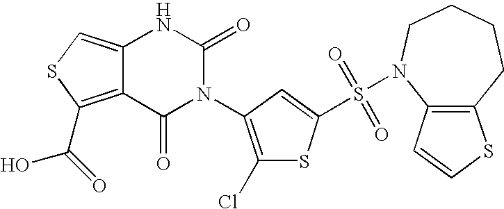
C12=CSC(C(=O)O)=C1C(=O)N(C1=C(Cl)SC(S(=O)(=O)N3C4=C(CCCC3)SC=C4)=C1)C(=O)N2
